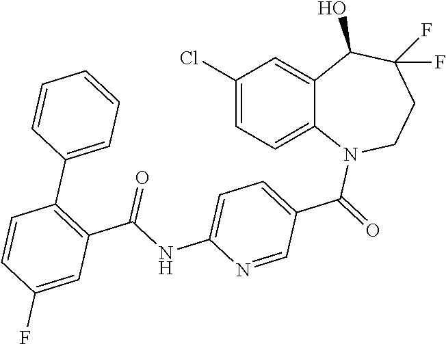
C1(Cl)=CC=C2C(=C1)C(O)C(F)(F)CCN2C(=O)C1=CC=C(NC(C2=C(C3=CC=CC=C3)C=CC(F)=C2)=O)N=C1
